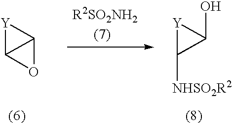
[Y]1C2C1O2.[Y]1C([NHSO2R2])C1O
